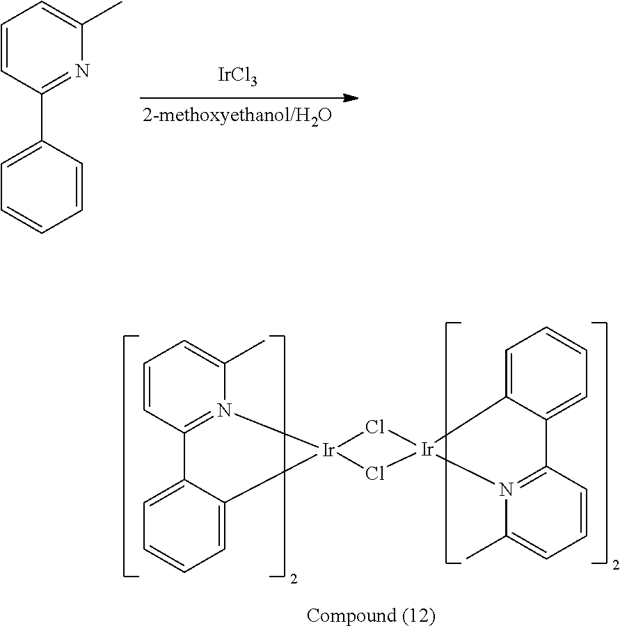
[IrCl3].C1=CC(C2=CC=CC=C2)=NC(C)=C1.C1=CC2=N(C(C)=C1)[Ir]1(C3=CC=CC=C23)Cl[Ir]2(Cl1)N1=C(C=CC=C1C)C1=CC=CC=C12
